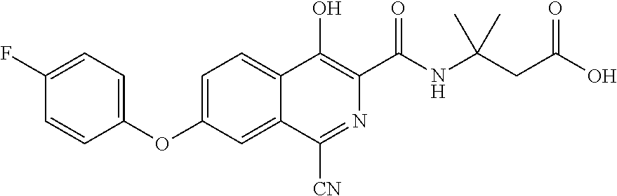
C1(F)=CC=C(OC2=CC=C3C(=C2)C([CN])=NC(C(NC(CC(O)=O)(C)C)=O)=C3O)C=C1
